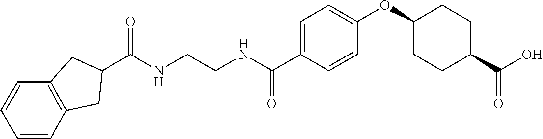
C(NCCNC(C1=CC=C(OC2CCC(C(O)=O)CC2)C=C1)=O)(=O)C1CC2=C(C=CC=C2)C1
